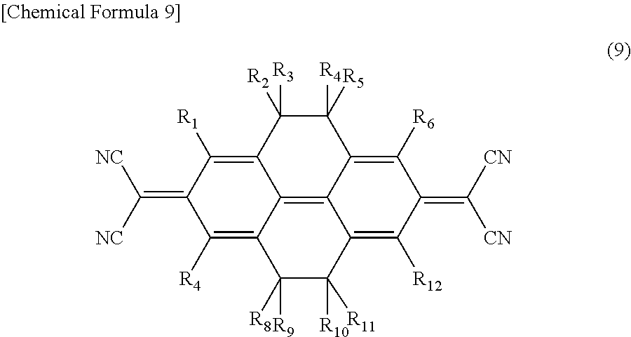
C12=C3C4=C([R6])C(=C([CN])[CN])C([R12])=C3C([R11])([R10])C([R8])([R9])C1=C([R4])C(=C([NC])[NC])C([R1])=C2C([R2])([R3])C4([R5])[R4]
